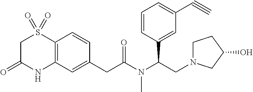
C1C(=O)NC2=C(S1(=O)=O)C=CC(CC(N(C(CN1CCC(O)C1)C1=CC(C#C)=CC=C1)C)=O)=C2
